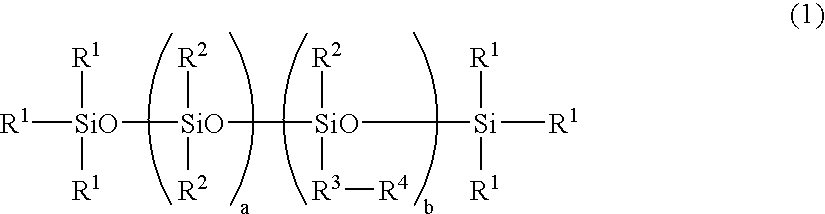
[SiO]([R1])([SiO]([SiO]([R2])([R3][R4])[Si]([R1])([R1])[R1])([R2])[R2])([R1])[R1]
